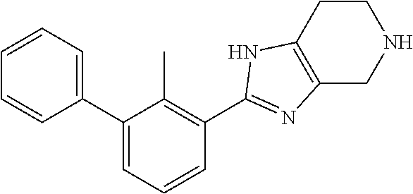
C1(C2=CC=CC(C3=NC4=C(CCNC4)N3)=C2C)=CC=CC=C1
